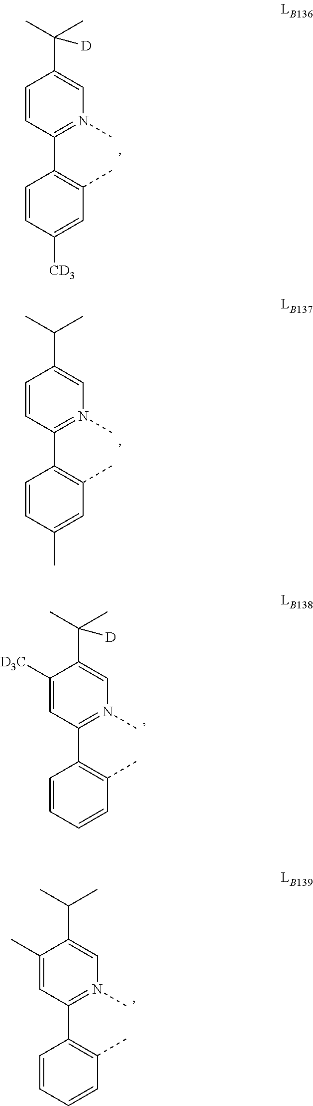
C1=CC(C2=C(C)C=C([CD3])C=C2)=N(C)C=C1C(C)([D])C.C1=CC(C2=C(C)C=C(C)C=C2)=N(C)C=C1C(C)C.C1([D3C])=CC(C2=C(C)C=CC=C2)=N(C)C=C1C(C)([D])C.C1(C)=CC(C2=C(C)C=CC=C2)=N(C)C=C1C(C)C
